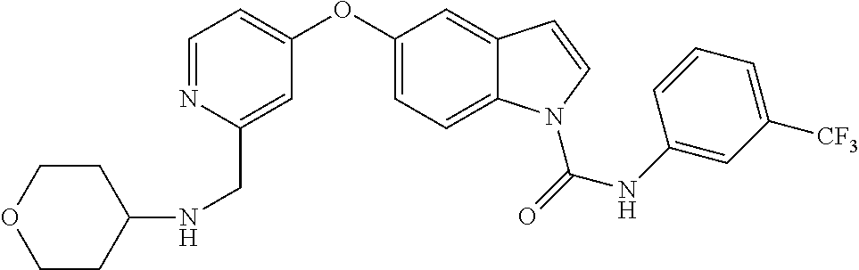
C1(CNC2CCOCC2)=CC(OC2=CC=C3C(=C2)C=CN3C(NC2=CC([CF3])=CC=C2)=O)=CC=N1
